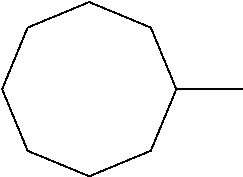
CC1CCCCCCC1
